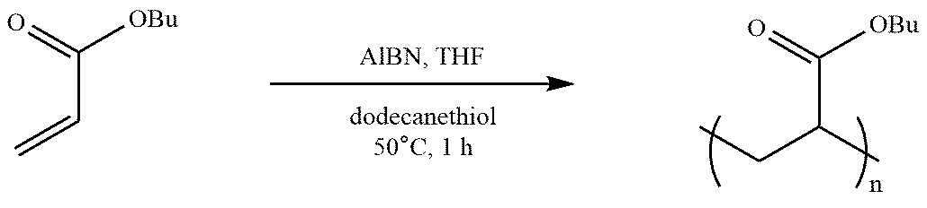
C([OBu])(C=C)=O.C([OBu])(C(CC)C)=O
